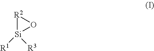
[R2]1[Si]([R1])([R3])O1
